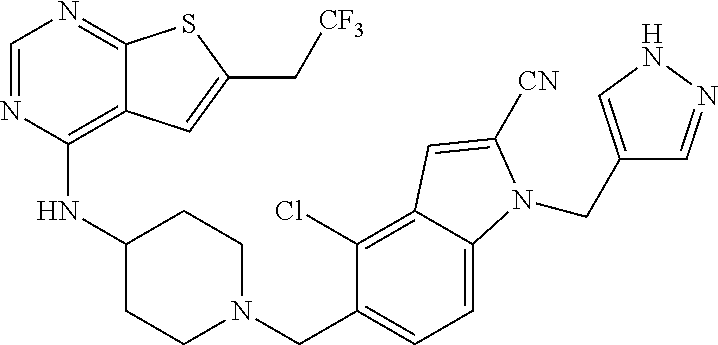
C1=NC(NC2CCN(CC3=CC=C4C(=C3Cl)C=C([CN])N4CC3=CNN=C3)CC2)=C2C(=N1)SC(C[CF3])=C2
